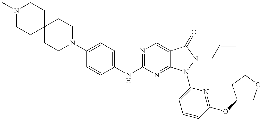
N1(C)CCC2(CC1)CCN(C1=CC=C(NC3=NC=C4C(=N3)N(C3=CC=CC(OC5COCC5)=N3)N(CC=C)C4=O)C=C1)CC2
